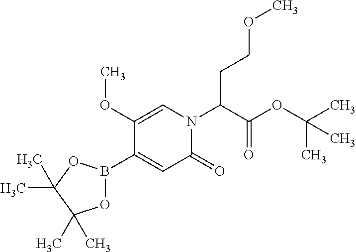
C1(OC)=CN(C(C(OC(C)(C)C)=O)CCOC)C(=O)C=C1B1OC(C)(C)C(C)(C)O1
